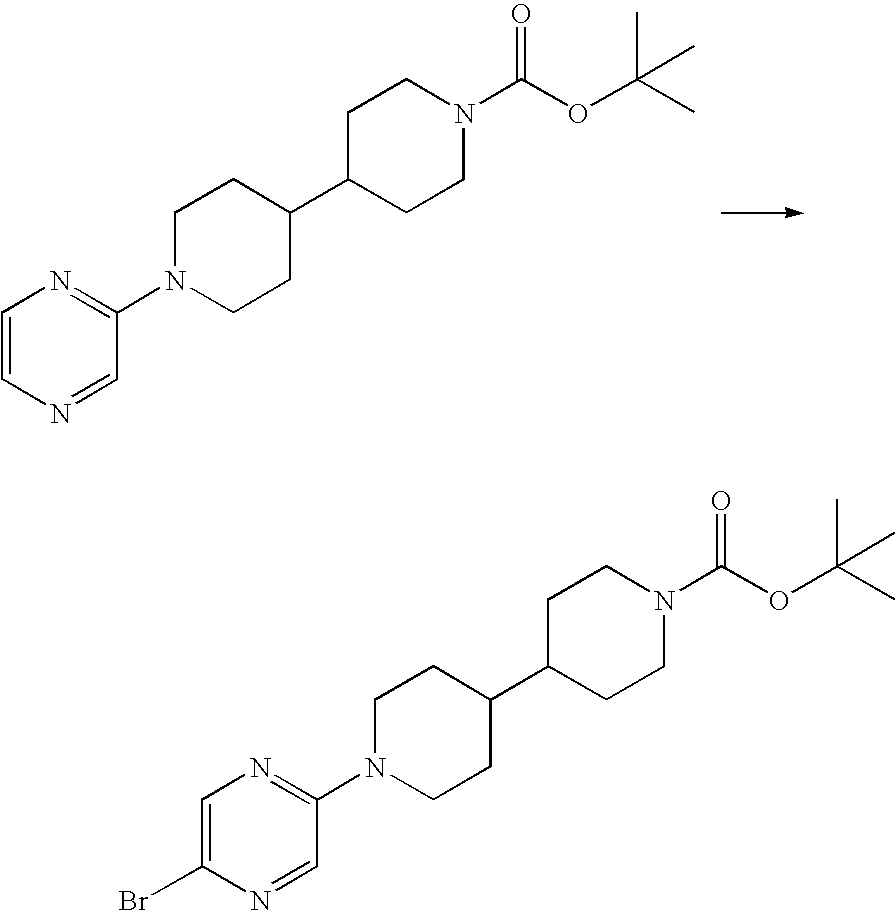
C1=CN=CC(N2CCC(C3CCN(C(OC(C)(C)C)=O)CC3)CC2)=N1.C1=C(Br)N=CC(N2CCC(C3CCN(C(OC(C)(C)C)=O)CC3)CC2)=N1
